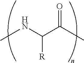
N(C(C(=O)C)[R])C
